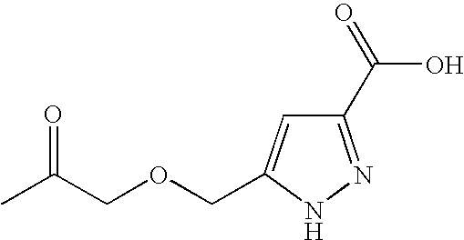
C1(C(=O)O)=NNC(COCC(C)=O)=C1
